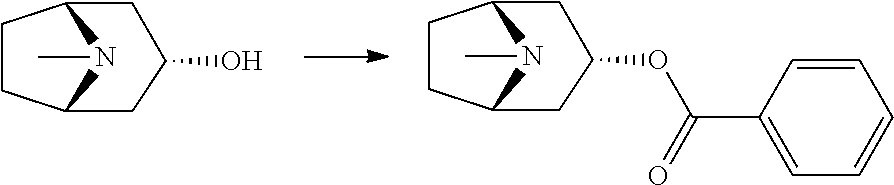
C1CC2N(C)C1CC(O)C2.C1CC2N(C)C1CC(OC(C1=CC=CC=C1)=O)C2
